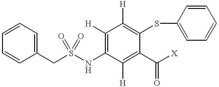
C1=CC=C(CS(NC2=C([H])C([H])=C(SC3=CC=CC=C3)C(C([X])=O)=C2[H])(=O)=O)C=C1
